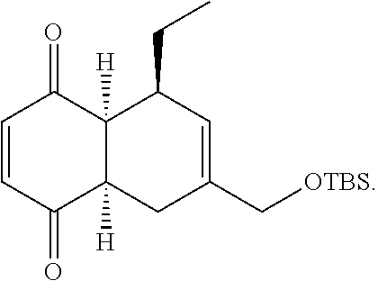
C1=CC(=O)C2([H])C([H])(C1=O)C(CC)C=C(C[OTBS])C2
